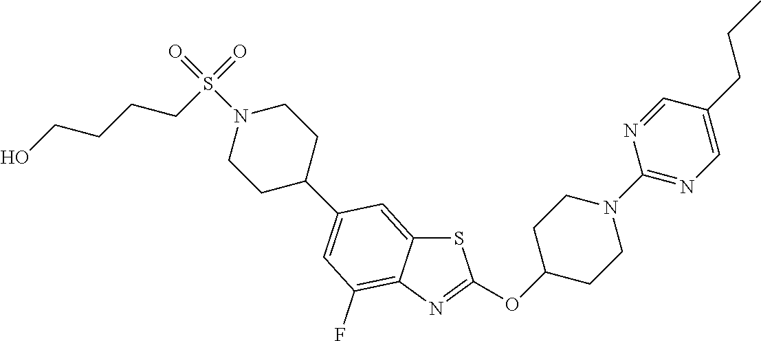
S1C2=CC(C3CCN(S(=O)(CCCCO)=O)CC3)=CC(F)=C2N=C1OC1CCN(C2=NC=C(CCC)C=N2)CC1
